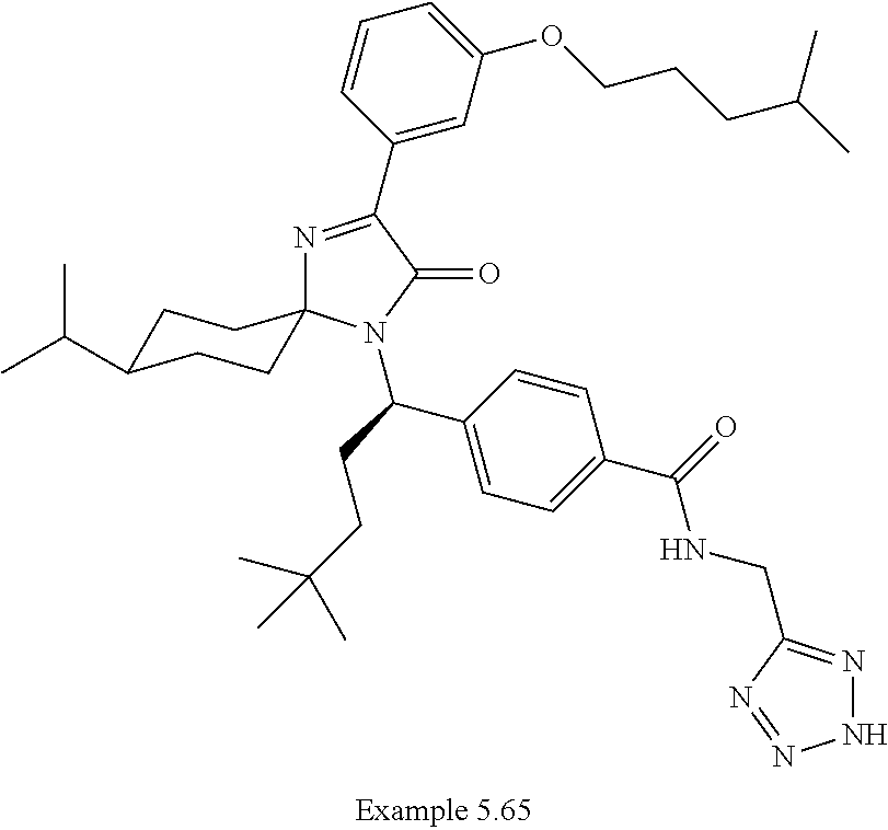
C1=C(OCCCC(C)C)C=C(C2=NC3(N(C(CCC(C)(C)C)C4=CC=C(C(=O)NCC5=NNN=N5)C=C4)C2=O)CCC(C(C)C)CC3)C=C1
